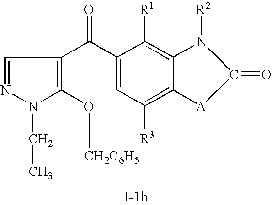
C1=NN(CC)C(O[CH2C6H5])=C1C(C1=CC([R3])=C2C(=C1[R1])N([R2])C(=O)[A]2)=O
